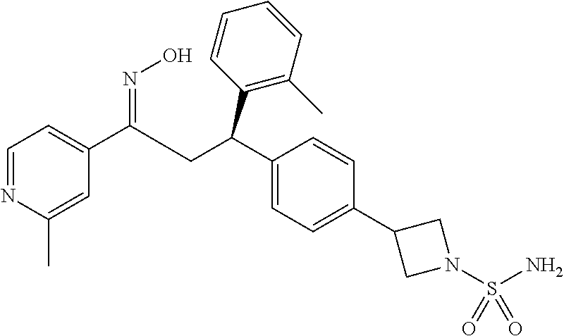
C1=NC(C)=CC(C(=NO)CC(C2=CC=C(C3CN(S(N)(=O)=O)C3)C=C2)C2=C(C)C=CC=C2)=C1
